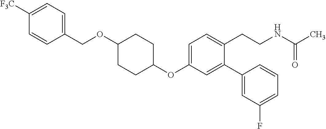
C1(OC2=CC=C(CCNC(C)=O)C(C3=CC(F)=CC=C3)=C2)CCC(OCC2=CC=C([F3C])C=C2)CC1
